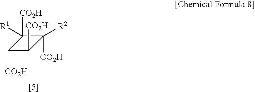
C1([CO2H])([R1])C([CO2H])C([CO2H])C1([CO2H])[R2]
